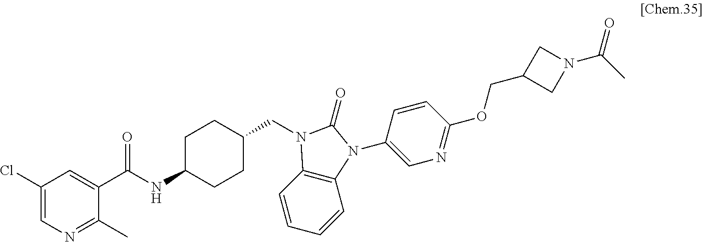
C1(Cl)=CN=C(C)C(C(NC2CCC(CN3C4=C(C=CC=C4)N(C4=CN=C(OCC5CN(C(C)=O)C5)C=C4)C3=O)CC2)=O)=C1
